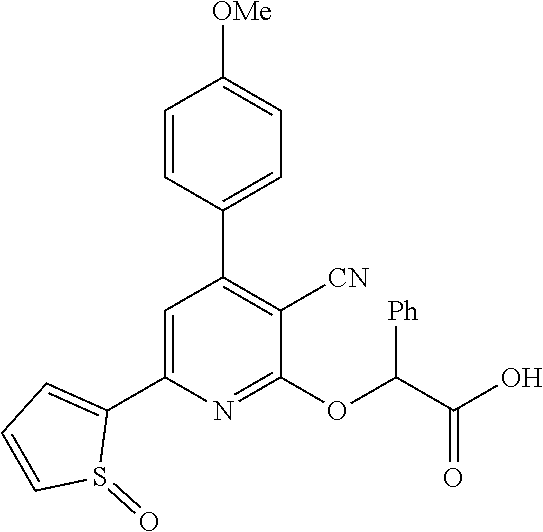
C1=C(C2=CC=CS2=O)N=C(OC(C(O)=O)[Ph])C([CN])=C1C1=CC=C([OMe])C=C1
